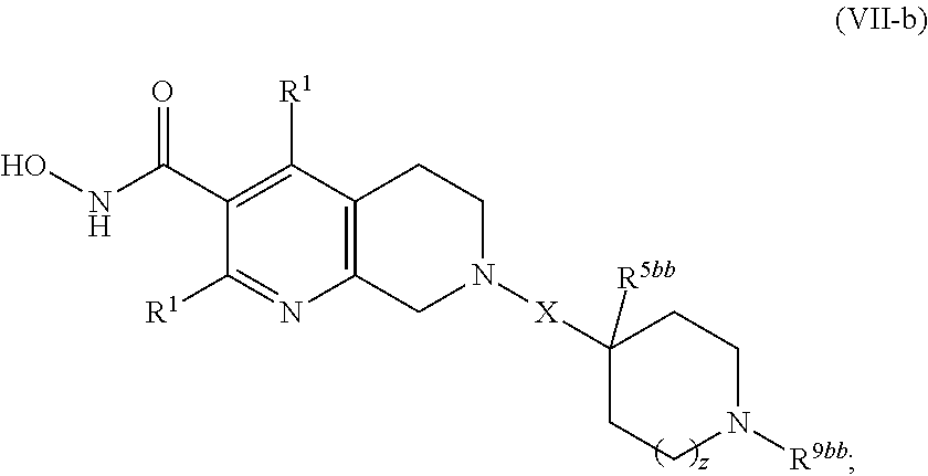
C12=C(C([R1])=C(C(NO)=O)C([R1])=N1)CCN([X]C1([R5bb])CCN([R9bb])CC1)C2
